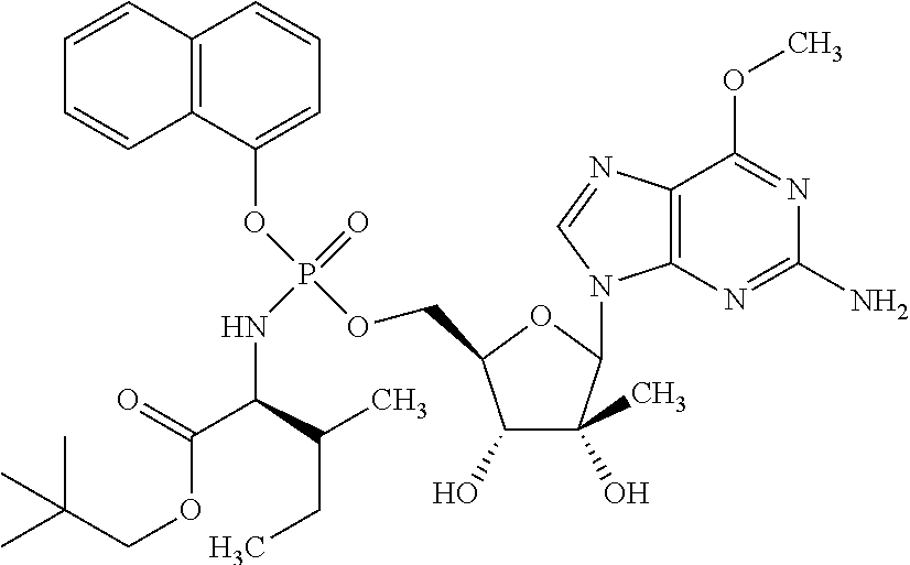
C(C)(C)(COC(C(C(CC)C)NP(OC1=CC=CC2=C1C=CC=C2)(=O)OCC1C(O)C(O)(C)C(N2C3=C(N=C2)C(OC)=NC(N)=N3)O1)=O)C
